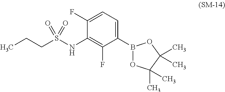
C1(NS(CCC)(=O)=O)=C(F)C(B2OC(C)(C)C(C)(C)O2)=CC=C1F
